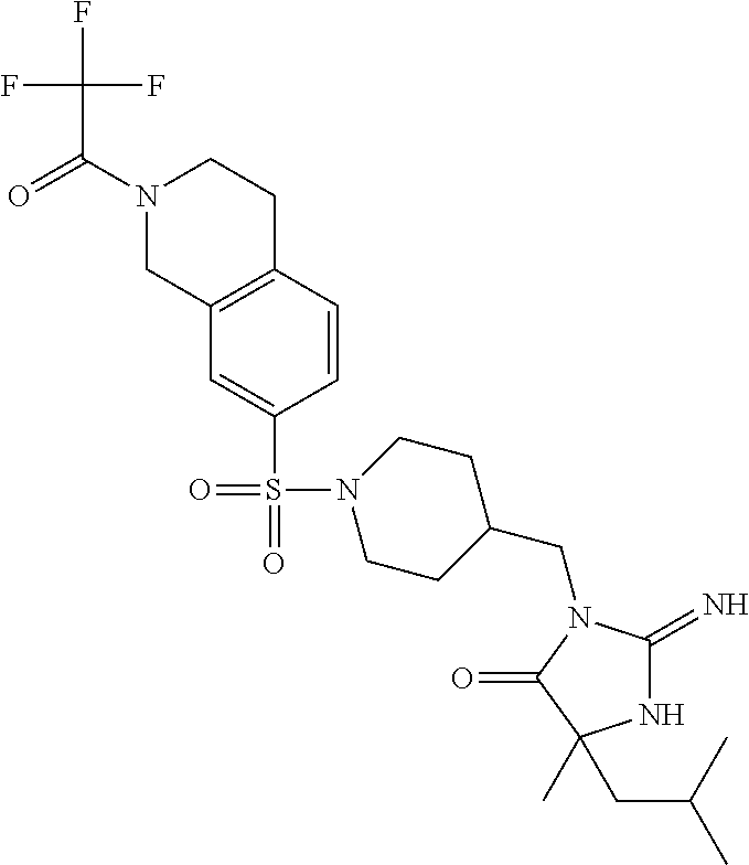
N1C(=N)N(CC2CCN(S(=O)(C3=CC4=C(C=C3)CCN(C(=O)C(F)(F)F)C4)=O)CC2)C(=O)C1(CC(C)C)C
